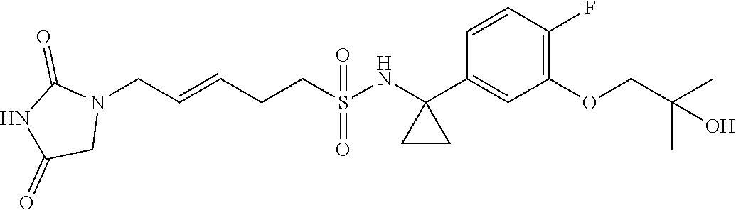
N1(CC=CCCS(=O)(=O)NC2(C3=CC(OCC(C)(C)O)=C(F)C=C3)CC2)C(=O)NC(=O)C1
